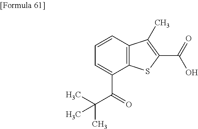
C1=C(C(C(C)(C)C)=O)C2=C(C=C1)C(C)=C(C(=O)O)S2
